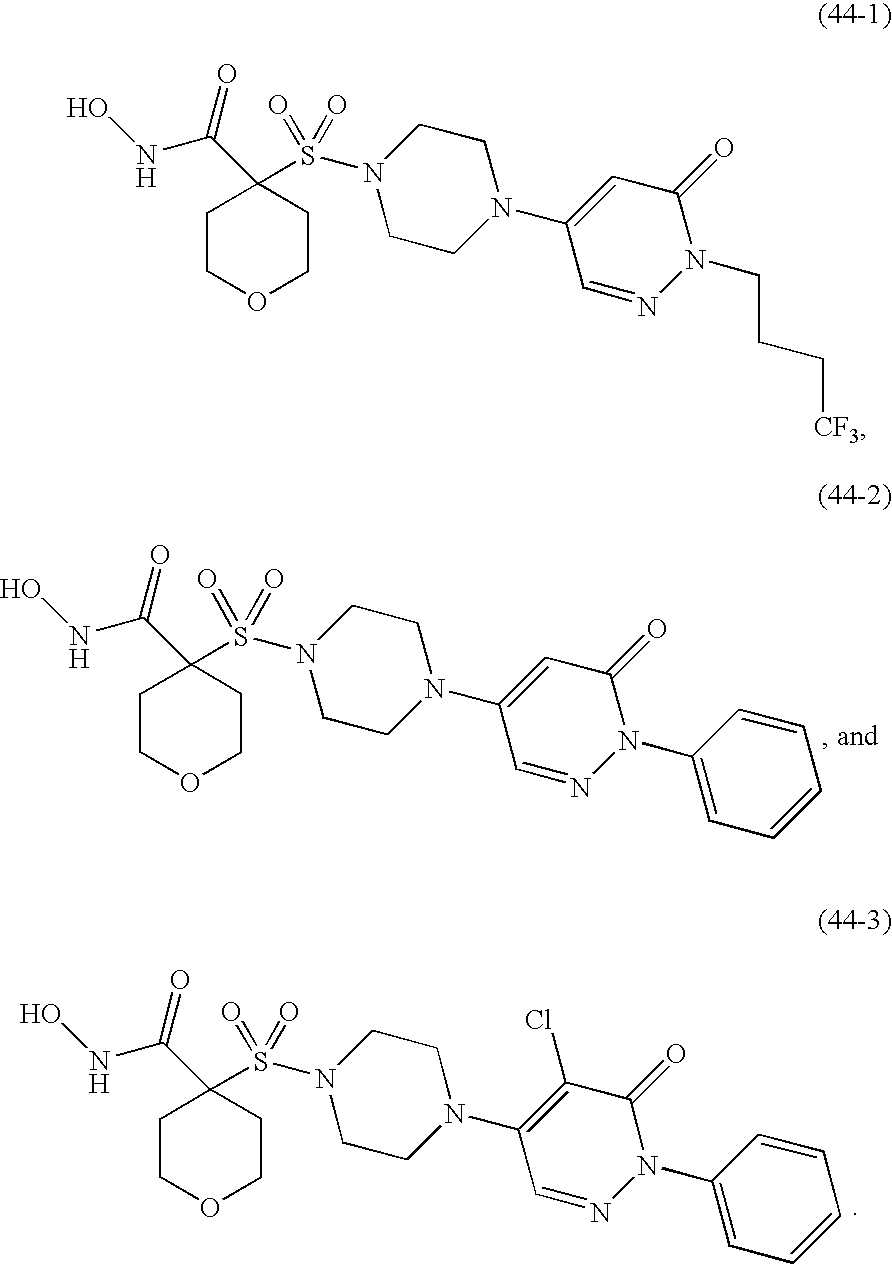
S(=O)(=O)(N1CCN(C2=CC(=O)N(C3=CC=CC=C3)N=C2)CC1)C1(C(NO)=O)CCOCC1.S(=O)(=O)(N1CCN(C2=C(Cl)C(=O)N(C3=CC=CC=C3)N=C2)CC1)C1(C(NO)=O)CCOCC1.C1(S(=O)(=O)N2CCN(C3=CC(=O)N(CCC[CF3])N=C3)CC2)(C(NO)=O)CCOCC1
